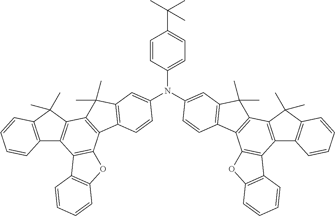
C12=C(C(C)(C)C3=C1C1=C(C4=C3C(C)(C)C3=C4C=CC(N(C4=CC=C(C(C)(C)C)C=C4)C4=CC5=C(C6=C(C7=C(C8=C(C7(C)C)C=CC=C8)C7=C6OC6=C7C=CC=C6)C5(C)C)C=C4)=C3)OC3=C1C=CC=C3)C=CC=C2
